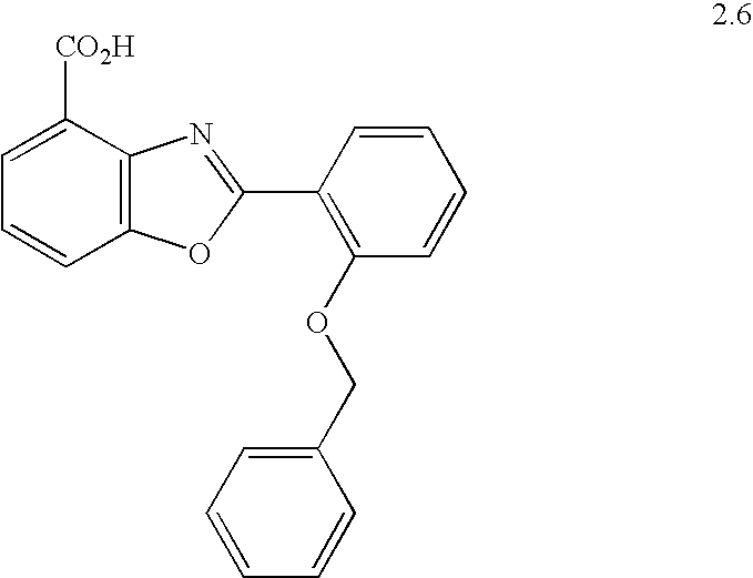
C1=CC2=C(C([CO2H])=C1)N=C(C1=C(OCC3=CC=CC=C3)C=CC=C1)O2
